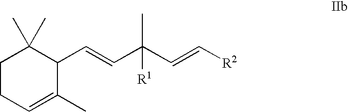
C1CC=C(C)C(C=CC(C=C[R2])(C)[R1])C1(C)C
